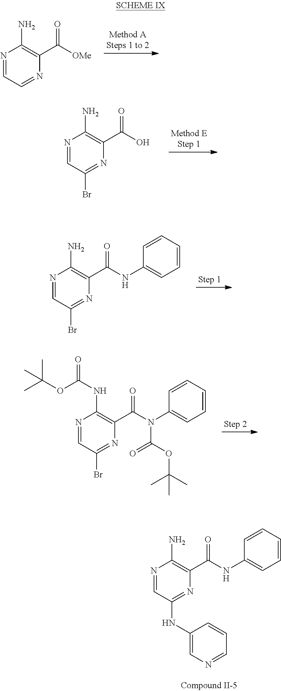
N1=CC=NC(C([OMe])=O)=C1N.N1=CC(Br)=NC(C(O)=O)=C1N.N1=CC(Br)=NC(C(NC2=CC=CC=C2)=O)=C1N.N1=CC(Br)=NC(C(N(C2=CC=CC=C2)C(OC(C)(C)C)=O)=O)=C1NC(OC(C)(C)C)=O.N1=CC(NC2=CN=CC=C2)=NC(C(NC2=CC=CC=C2)=O)=C1N
